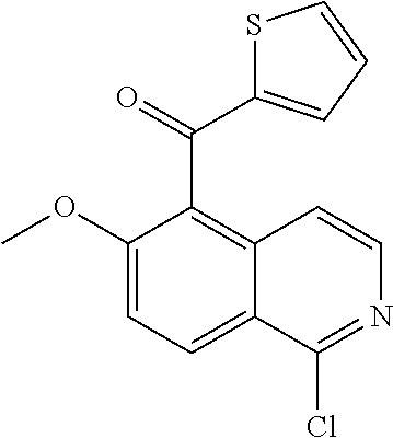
C12=C(C(=O)C3=CC=CS3)C(OC)=CC=C1C(Cl)=NC=C2
